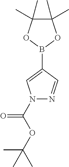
C1(C)(C)C(C)(C)OB(C2=CN(C(OC(C)(C)C)=O)N=C2)O1
